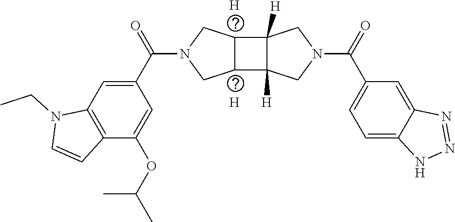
[H].[H].C1=C(C(N2CC3C(C4([H])C3([H])CN(C(C3=CC=C5C(=C3)N=NN5)=O)C4)C2)=O)C=C(OC(C)C)C2=C1N(CC)C=C2
